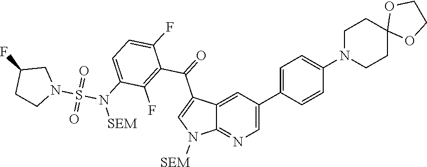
C1N(C2=CC=C(C3=CN=C4C(=C3)C(C(=O)C3=C(F)C(N([SEM])S(N5CC(F)CC5)(=O)=O)=CC=C3F)=CN4[SEM])C=C2)CCC2(C1)OCCO2
